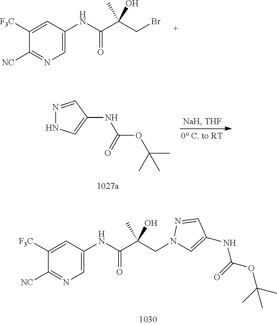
C1([F3C])=CC(NC(C(CBr)(C)O)=O)=CN=C1[NC].N1=CC(NC(=O)OC(C)(C)C)=CN1.C1([F3C])=CC(NC(C(CN2C=C(NC(=O)OC(C)(C)C)C=N2)(C)O)=O)=CN=C1[NC]
